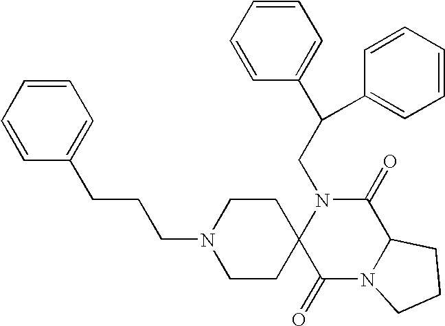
C(N1C2(C(=O)N3C(C1=O)CCC3)CCN(CCCC1=CC=CC=C1)CC2)C(C1=CC=CC=C1)C1=CC=CC=C1
